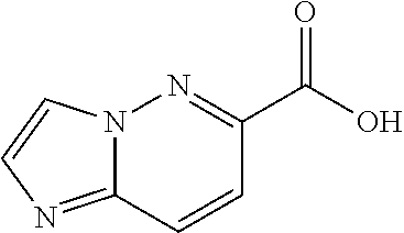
C1(C(O)=O)=NN2C(=NC=C2)C=C1
